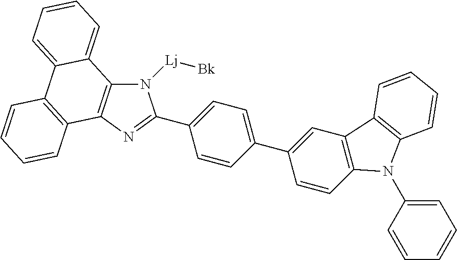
C1=C(C2=NC3=C(N2[Lj][Bk])C2=CC=CC=C2C2=C3C=CC=C2)C=CC(C2=CC3=C(C=C2)N(C2=CC=CC=C2)C2=C3C=CC=C2)=C1
